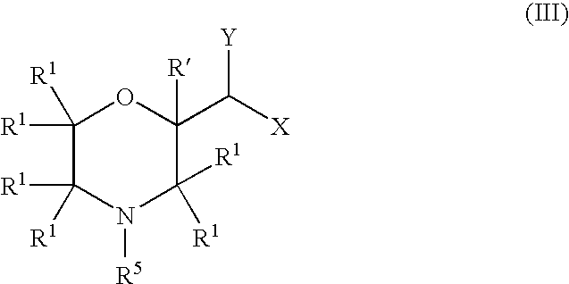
C1([R1])([R1])C([R1])([R1])N([R5])C([R1])([R1])C(C([X])[Y])([R])O1
